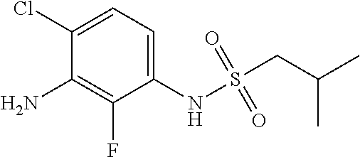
C1(Cl)=CC=C(NS(CC(C)C)(=O)=O)C(F)=C1N
